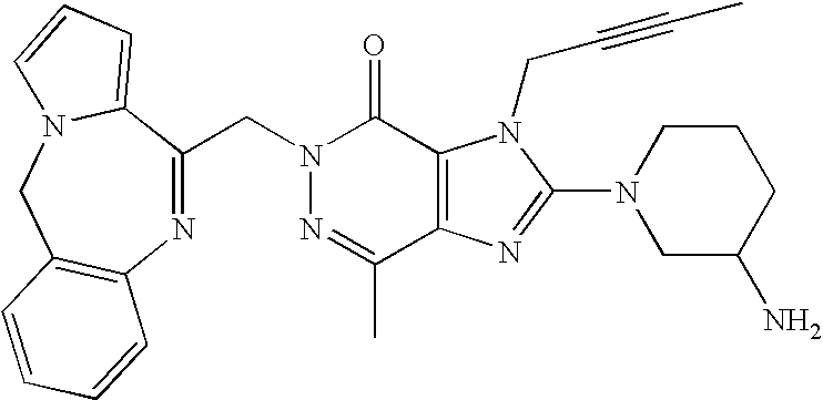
N1=C(C)C2=C(C(=O)N1CC1=NC3=C(CN4C1=CC=C4)C=CC=C3)N(CC#CC)C(N1CC(N)CCC1)=N2
